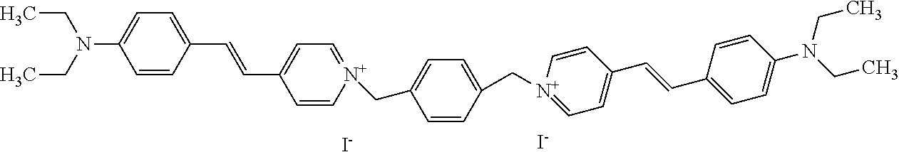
[I-].[I-].C1=CC(C=CC2=CC=[N+](CC3=CC=C(C[N+]4=CC=C(C=CC5=CC=C(N(CC)CC)C=C5)C=C4)C=C3)C=C2)=CC=C1N(CC)CC
